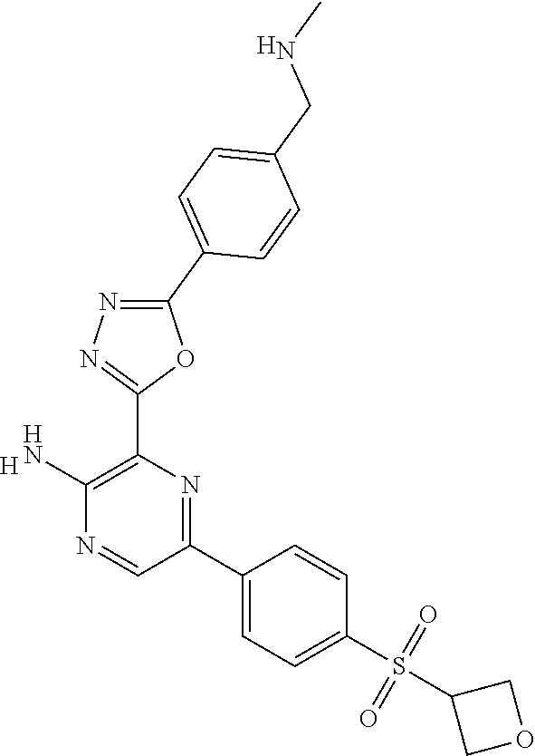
[H].C1(N)=C(C2=NN=C(C3=CC=C(CNC)C=C3)O2)N=C(C2=CC=C(S(C3COC3)(=O)=O)C=C2)C=N1.[H]
